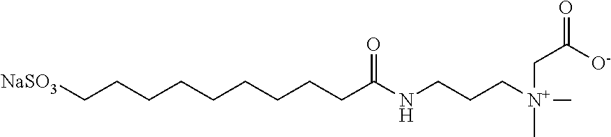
C(CCCCCCCCC(NCCC[N+](C)(CC(=O)[O-])C)=O)[NaSO3]
